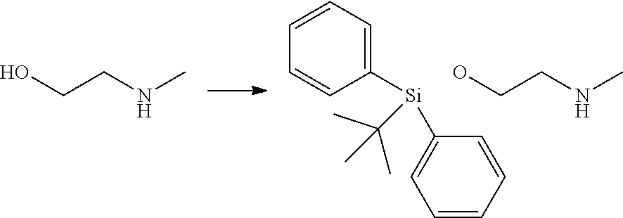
OCCNC.[Si](C1=CC=CC=C1)(C1=CC=CC=C1)C(C)(C)C.OCCNC
